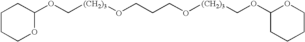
C1CCOC(OC[(CH2)3]OCCCO[(CH2)3]COC2CCCCO2)C1
